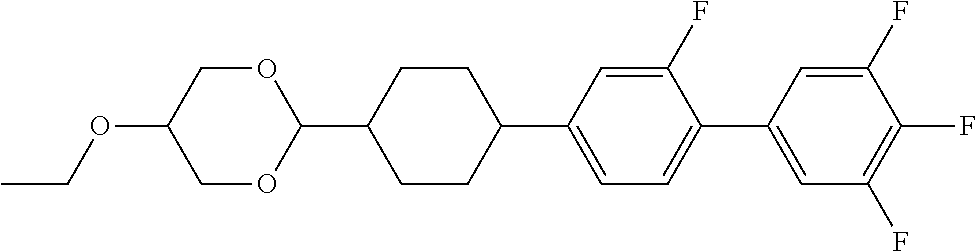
O1CC(OCC)COC1C1CCC(C2=CC=C(C3=CC(F)=C(F)C(F)=C3)C(F)=C2)CC1
